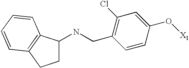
C(C1=C(Cl)C=C(O[X1])C=C1)NC1CCC2=C1C=CC=C2
